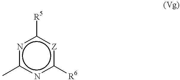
n1c(C)nc([R6])[Z]c1[R5]
